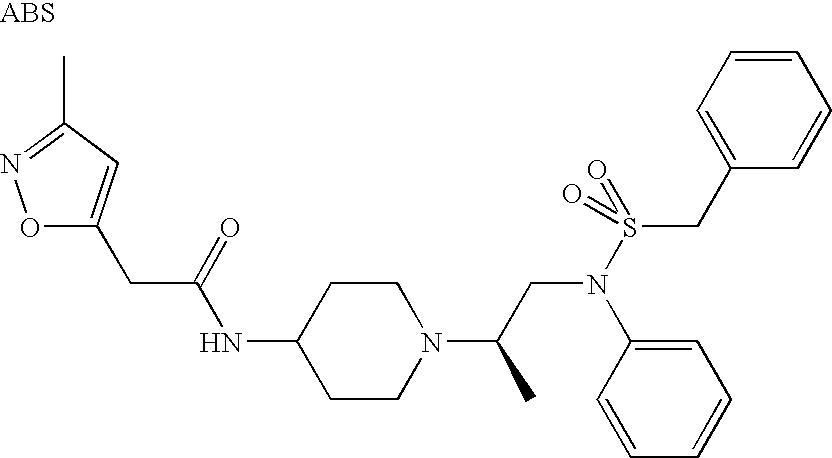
C(C(NC1CCN(C(C)CN(S(=O)(CC2=CC=CC=C2)=O)C2=CC=CC=C2)CC1)=O)C1=CC(C)=NO1
